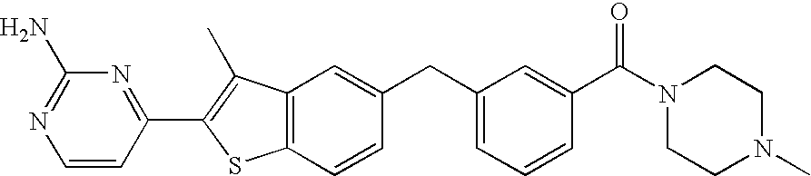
C1=CC(C2=C(C)C3=C(S2)C=CC(CC2=CC=CC(C(N4CCN(C)CC4)=O)=C2)=C3)=NC(N)=N1
